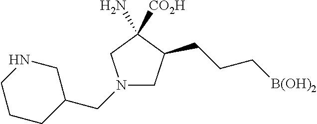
C1NCCCC1CN1CC(CCC[B(OH)2])C([CO2H])(N)C1
